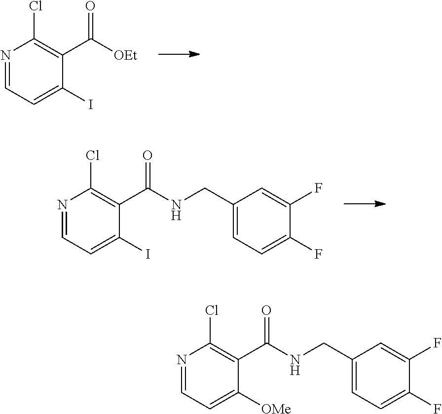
N1=CC=C(I)C(C(=O)[OEt])=C1Cl.N1=CC=C(I)C(C(=O)NCC2=CC=C(F)C(F)=C2)=C1Cl.N1=CC=C([OMe])C(C(=O)NCC2=CC=C(F)C(F)=C2)=C1Cl
